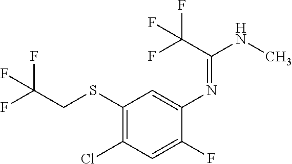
C1(SCC(F)(F)F)=C(Cl)C=C(F)C(N=C(NC)C(F)(F)F)=C1
